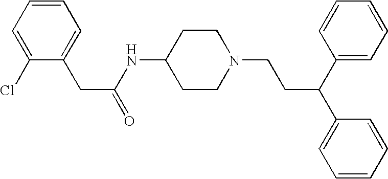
C1(NC(CC2=CC=CC=C2Cl)=O)CCN(CCC(C2=CC=CC=C2)C2=CC=CC=C2)CC1
